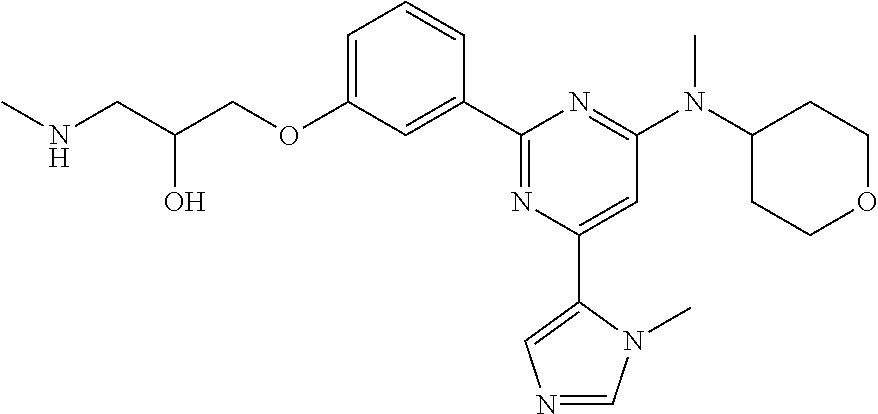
C1=C(OCC(CNC)O)C=C(C2=NC(C3=CN=CN3C)=CC(N(C3CCOCC3)C)=N2)C=C1
